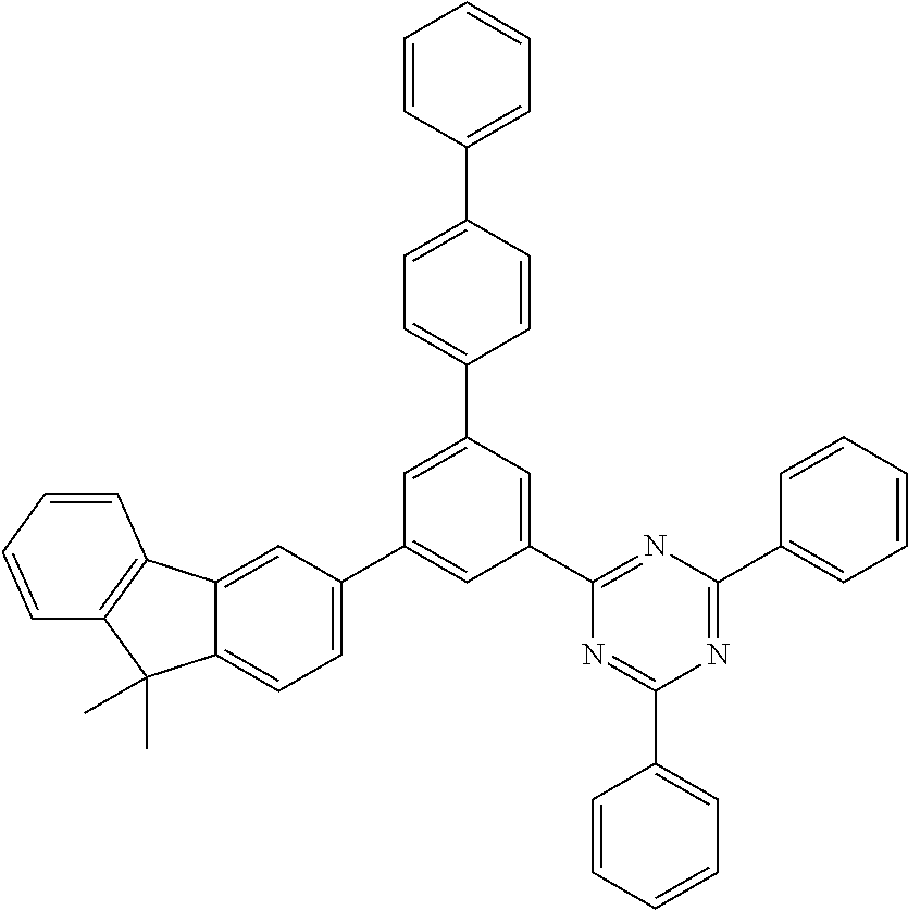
C1(C2=CC(C3=NC(C4=CC=CC=C4)=NC(C4=CC=CC=C4)=N3)=CC(C3=CC=C(C4=CC=CC=C4)C=C3)=C2)=CC=C2C(=C1)C1=C(C2(C)C)C=CC=C1
